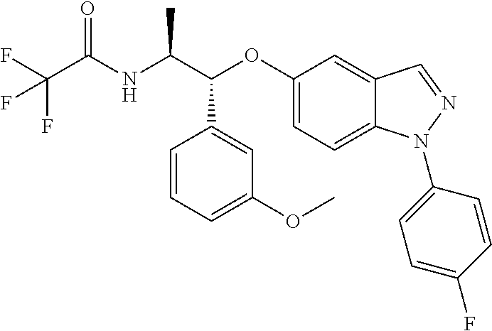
C(C(NC(C(OC1=CC=C2C(=C1)C=NN2C1=CC=C(F)C=C1)C1=CC(OC)=CC=C1)C)=O)(F)(F)F
